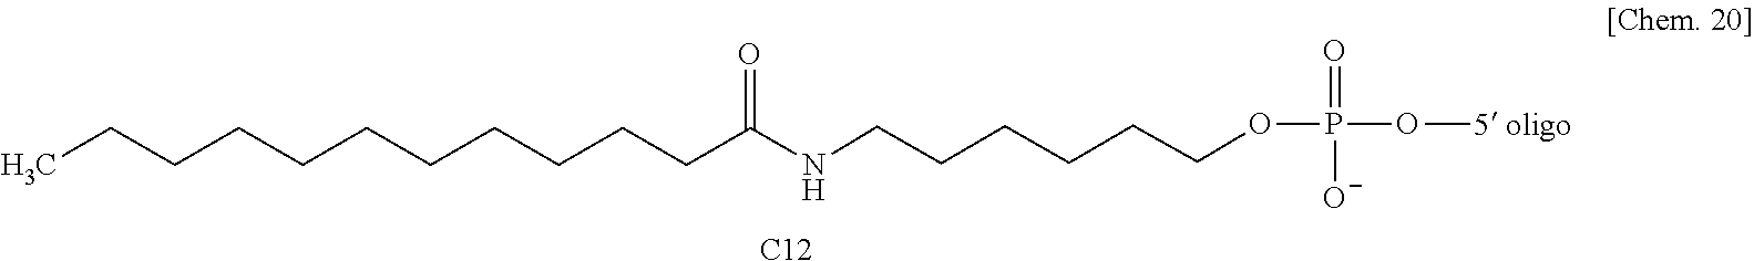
C(CCOP(O[5 oligo])(=O)[O-])CCCNC(CCCCCCCCCCC)=O.[C12]
